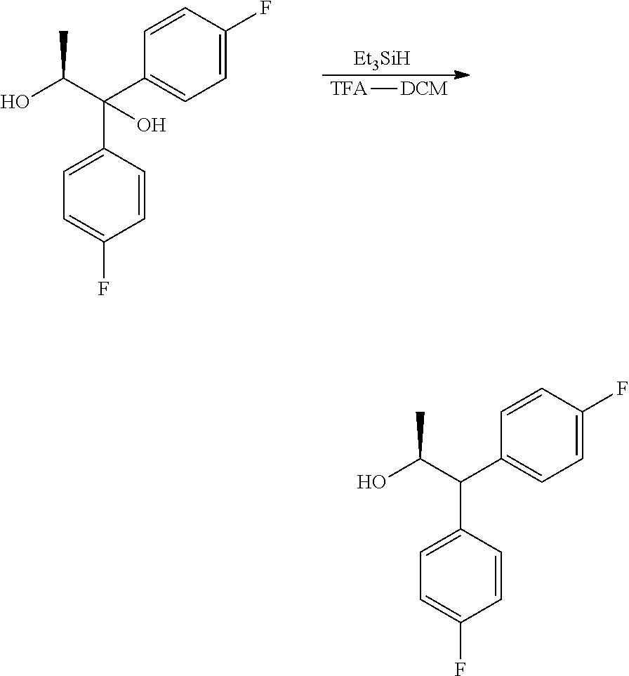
C1=CC(C(C(C)O)(C2=CC=C(F)C=C2)O)=CC=C1F.[Et3SiH].[TFA][DCM].C1=CC(C(C(C)O)C2=CC=C(F)C=C2)=CC=C1F
